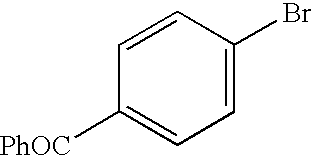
C1=C(Br)C=CC([PhOC])=C1
